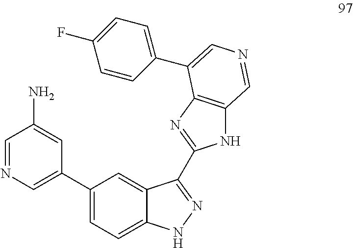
C1=NC=C(C2=CC=C3C(=C2)C(C2=NC4=C(N2)C=NC=C4C2=CC=C(F)C=C2)=NN3)C=C1N
